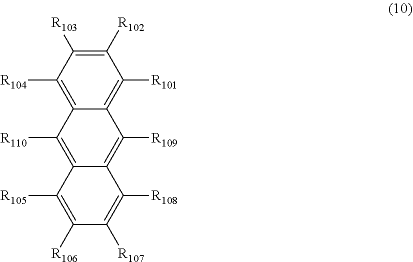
C12=C([R104])C([R103])=C([R102])C([R101])=C1C([R109])=C1C(=C2[R110])C([R105])=C([R106])C([R107])=C1[R108]
